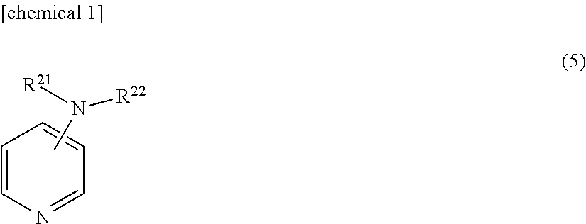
C1=CN=CC=C1.CN([R22])[R21]
